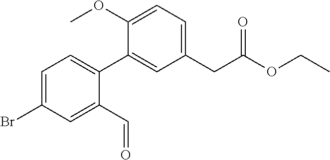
C1=C(Br)C=C(C=O)C(C2=CC(CC(OCC)=O)=CC=C2OC)=C1
